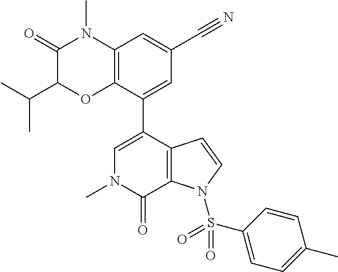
C1(=O)C(C(C)C)OC2=C(N1C)C=C(C#N)C=C2C1=CN(C)C(=O)C2=C1C=CN2S(=O)(C1=CC=C(C)C=C1)=O
